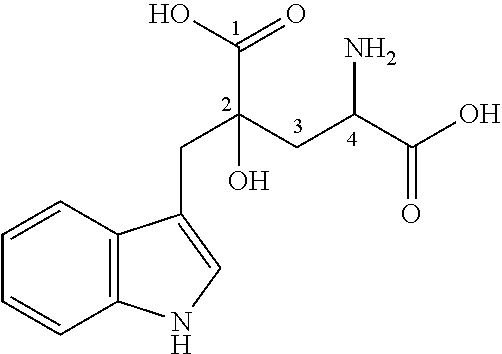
C12=C(C=CC=C1)C(CC(CC(N)C(=O)O)(C(=O)O)O)=CN2
